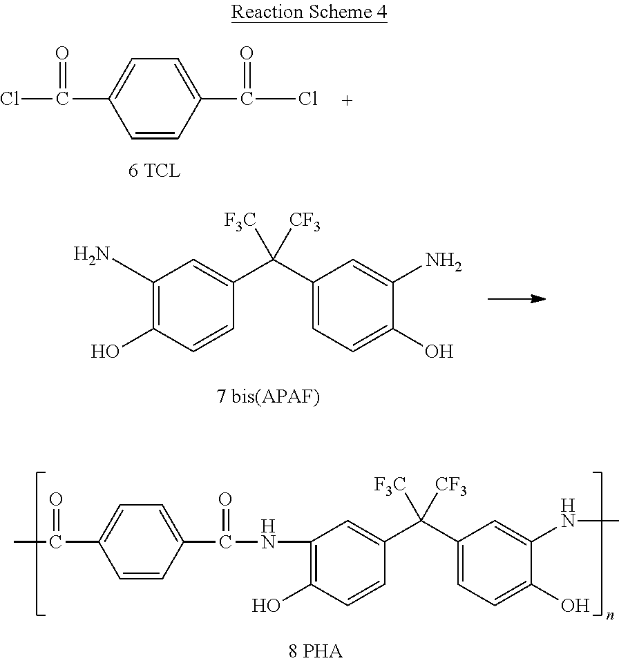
C1=CC(C(=O)Cl)=CC=C1C(Cl)=O.C1(N)=C(O)C=CC(C(C2=CC=C(O)C(N)=C2)([F3C])[CF3])=C1.C1=CC(C(NC2=C(O)C=CC(C(C3=CC=C(O)C(NC)=C3)([F3C])[CF3])=C2)=O)=CC=C1C(C)=O
